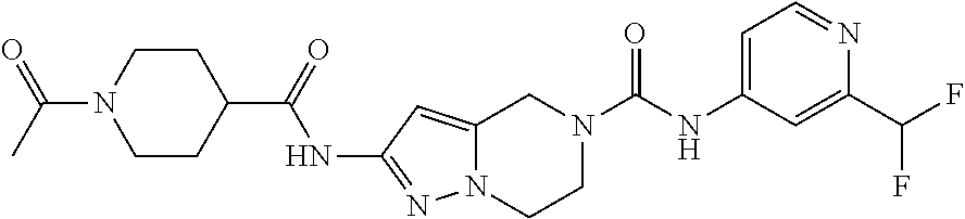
N(C1=NN2C(=C1)CN(C(NC1=CC=NC(C(F)F)=C1)=O)CC2)C(C1CCN(C(C)=O)CC1)=O
